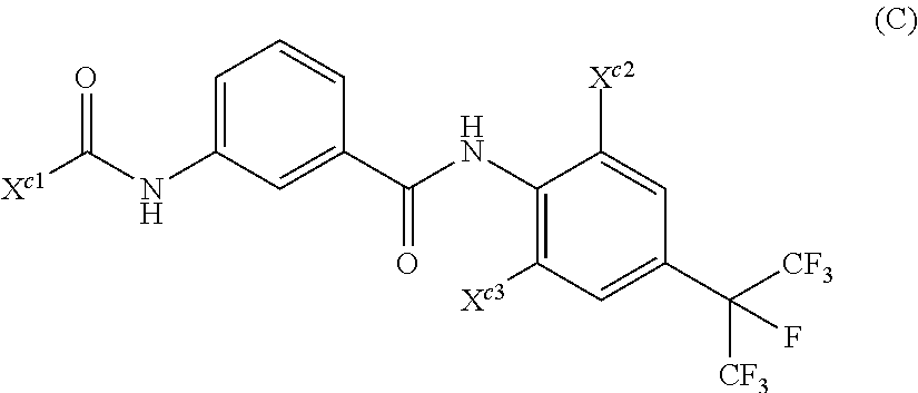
C1=C(NC([Xc1])=O)C=C(C(NC2=C([Xc3])C=C(C([CF3])([CF3])F)C=C2[Xc2])=O)C=C1
